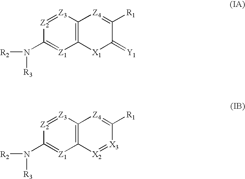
C12=C([Z1]=C(N([R2])[R3])[Z2]=[Z3]1)[X1]C(=[Y1])C([R1])=[Z4]2.C12=C([Z1]=C(N([R2])[R3])[Z2]=[Z3]1)[X2]=[X3]C([R1])=[Z4]2
